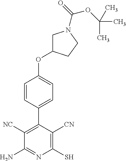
C1(C2=C([NC])C(N)=NC(S)=C2[CN])=CC=C(OC2CN(C(=O)OC(C)(C)C)CC2)C=C1
